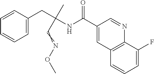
C1=C(CC(NC(C2=CC3=C(N=C2)C(F)=CC=C3)=O)(C)C=NOC)C=CC=C1
